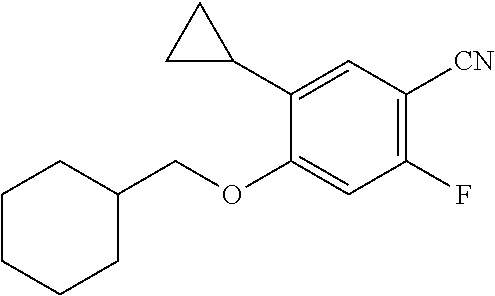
C1C(COC2=CC(F)=C([CN])C=C2C2CC2)CCCC1
